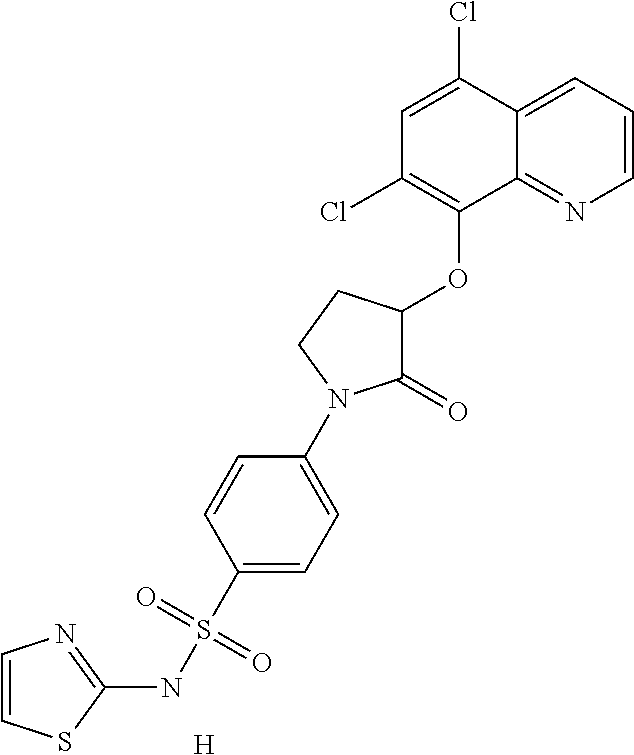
C1=CC=C2C(=N1)C(OC1C(=O)N(C3=CC=C(S(NC4=NC=CS4)(=O)=O)C=C3)CC1)=C(Cl)C=C2Cl.[H]
